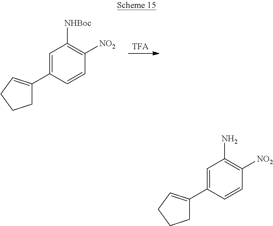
[TFA].C1=C(C2=CCCC2)C=CC([NO2])=C1[NHBoc].C1=C(C2=CCCC2)C=CC([NO2])=C1N
